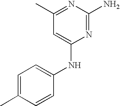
C1=C(C)C=CC(NC2=CC(C)=NC(N)=N2)=C1
